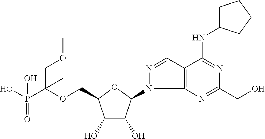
C(OCC1C(O)C(O)C(N2C3=C(C=N2)C(NC2CCCC2)=NC(CO)=N3)O1)(P(=O)(O)O)(COC)C
